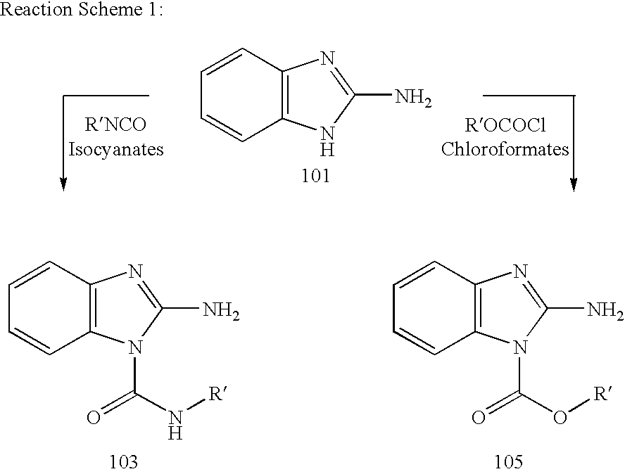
C1=CC2=C(C=C1)NC(N)=N2.C1=CC2=C(C=C1)N(C(N[R])=O)C(N)=N2.C1=CC2=C(C=C1)N(C(O[R])=O)C(N)=N2
